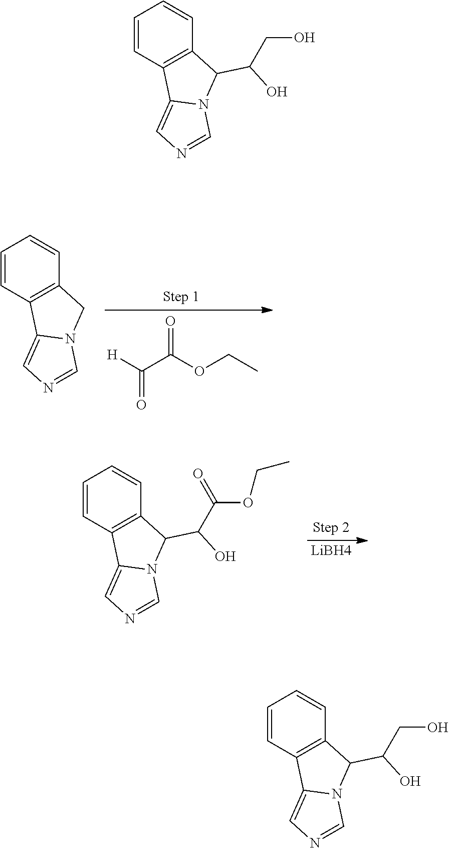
C1=CC2=C(C=C1)CN1C2=CN=C1.[H]C(C(OCC)=O)=O.C1=CC2=C(C=C1)C(C(O)C(OCC)=O)N1C2=CN=C1.[LiBH4].C1=CC2=C(C=C1)C(C(O)CO)N1C2=CN=C1.C1=CC2=C(C=C1)C(C(O)CO)N1C2=CN=C1
